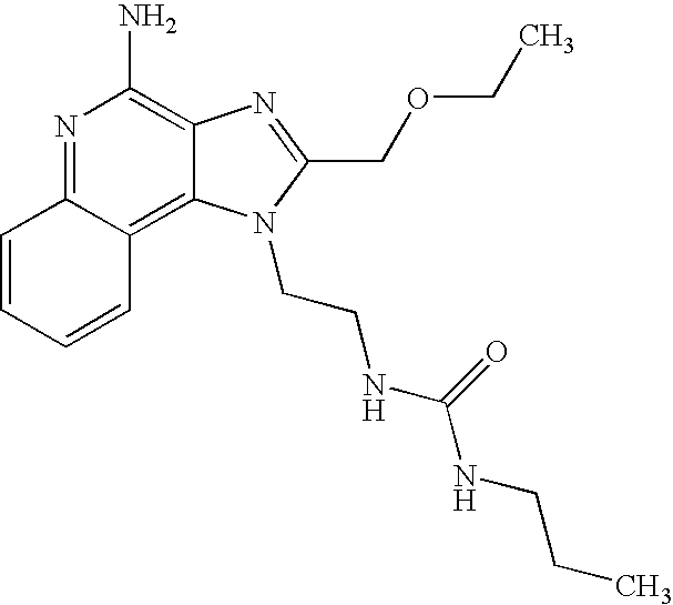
N1=C2C(=C3C(=C1N)N=C(COCC)N3CCNC(NCCC)=O)C=CC=C2
